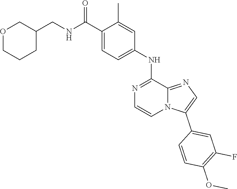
C1=C(C(=O)NCC2COCCC2)C(C)=CC(NC2=NC=CN3C2=NC=C3C2=CC(F)=C(OC)C=C2)=C1
